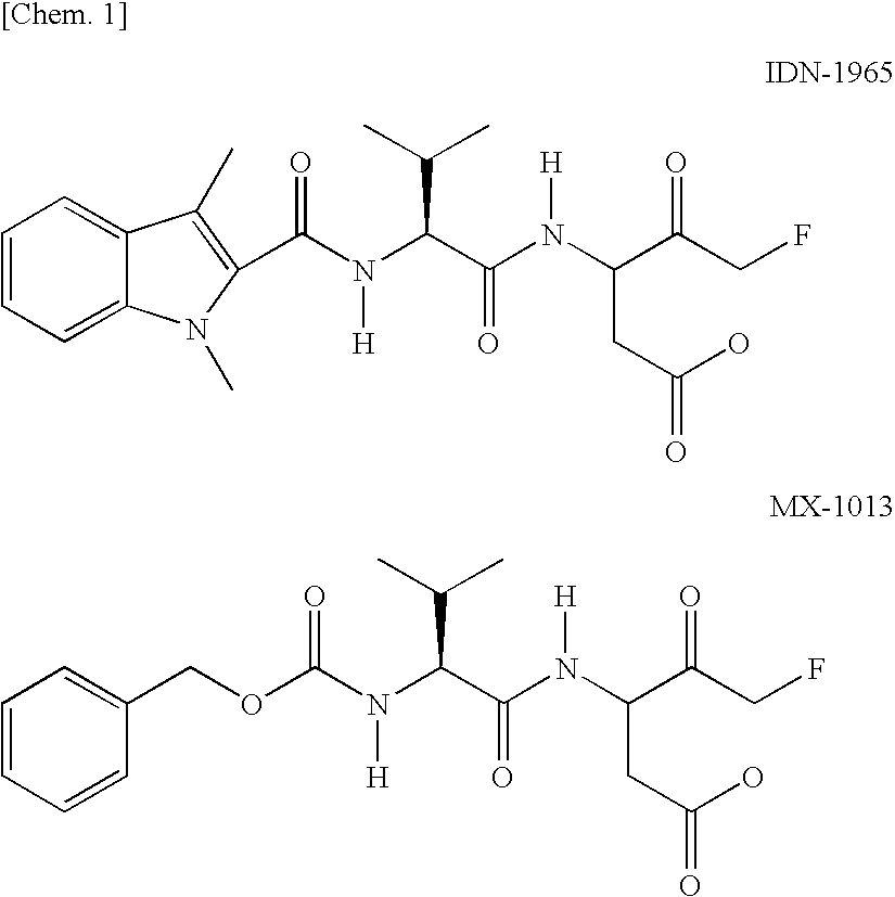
C1=CC=C2C(=C1)C(C)=C(C(N(C(C(N(C(C(CF)=O)CC(=O)O)[H])=O)C(C)C)[H])=O)N2C.O(C(N(C(C(N(C(C(CF)=O)CC(=O)O)[H])=O)C(C)C)[H])=O)CC1=CC=CC=C1
